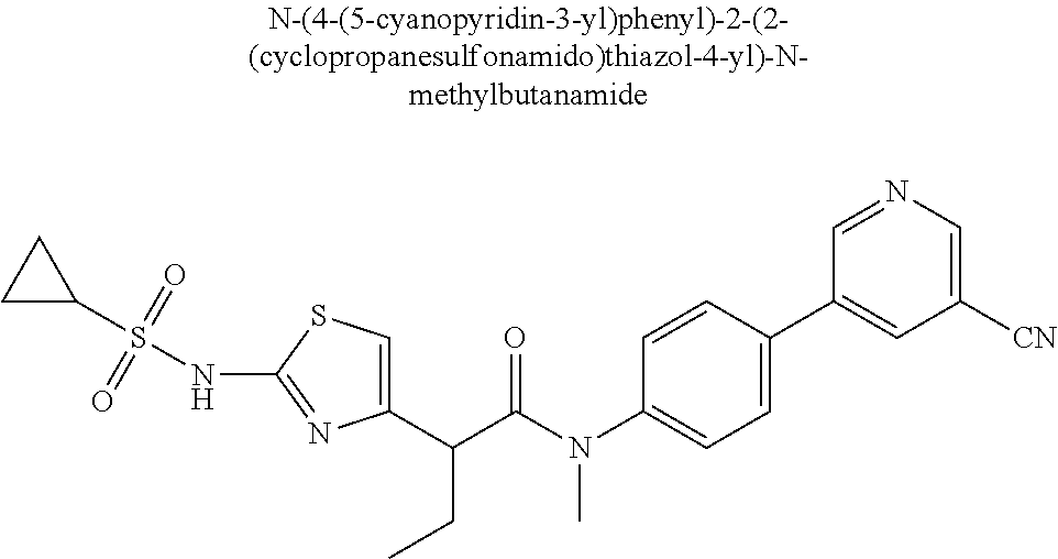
C1(C(C(N(C2=CC=C(C3=CC([CN])=CN=C3)C=C2)C)=O)CC)=CSC(NS(C2CC2)(=O)=O)=N1
